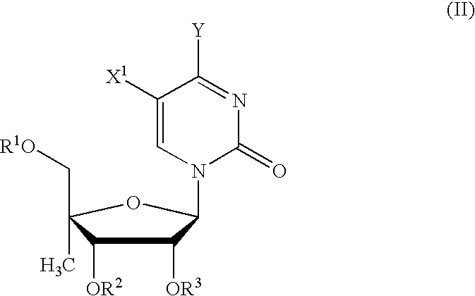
C1([OR3])C([OR2])C(C[R1O])(C)OC1N1C(=O)N=C([Y])C([X1])=C1
